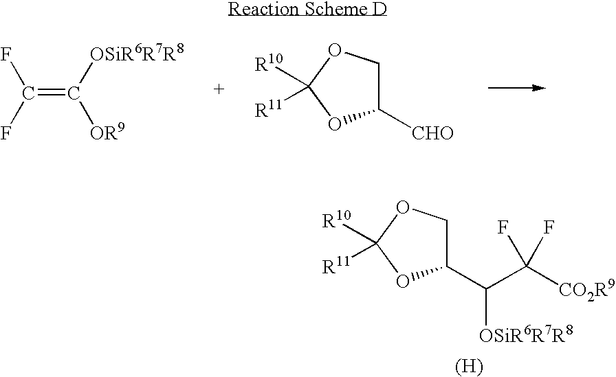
C(=C([OSiR6R7R8])[OR9])(F)F.C1([CHO])COC([R10])([R11])O1.C1(C(C([CO2R9])(F)F)[OSiR6R7R8])COC([R10])([R11])O1.[(H)]
